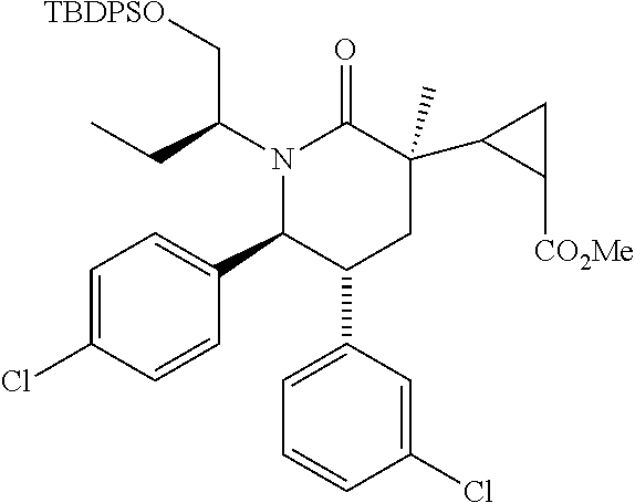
N1(C(CC)C[TBDPSO])C(C2=CC=C(Cl)C=C2)C(C2=CC=CC(Cl)=C2)CC(C)(C2C([CO2Me])C2)C1=O
